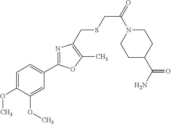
C1=C(OC)C(OC)=CC(C2=NC(CSCC(=O)N3CCC(C(=O)N)CC3)=C(C)O2)=C1
